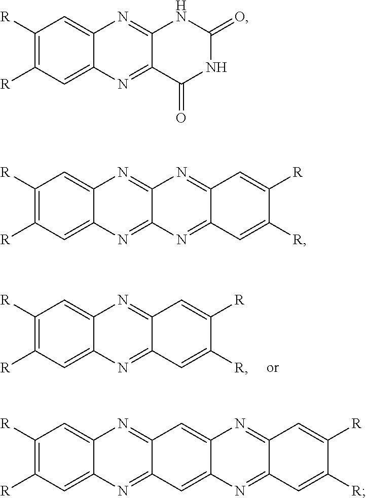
C12=NC3=CC([R])=C([R])C=C3N=C1C=C([R])C([R])=C2.C12=NC3=CC4=NC5=CC([R])=C([R])C=C5N=C4C=C3N=C1C=C([R])C([R])=C2.C1([R])=C([R])C=C2C(=C1)N=C1NC(=O)NC(=O)C1=N2.C1([R])=C([R])C=C2C(=C1)N=C1C(=N2)N=C2C(=N1)C=C([R])C([R])=C2
